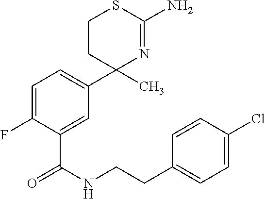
C1(F)=CC=C(C2(C)N=C(N)SCC2)C=C1C(NCCC1=CC=C(Cl)C=C1)=O
